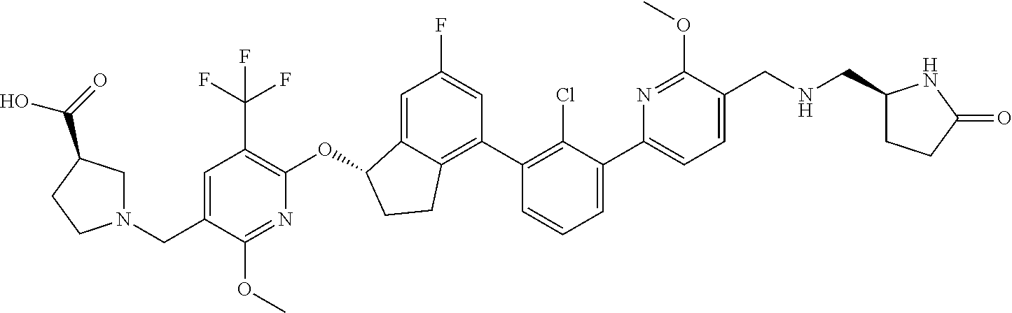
C(C1=CC(C(F)(F)F)=C(OC2C3=CC(F)=CC(C4=C(Cl)C(C5=CC=C(CNCC6CCC(=O)N6)C(OC)=N5)=CC=C4)=C3CC2)N=C1OC)N1CC(C(=O)O)CC1
